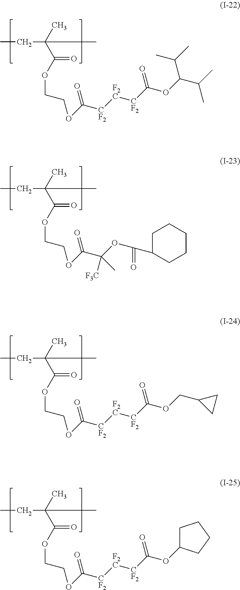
CCC(C(OCCOC([CF2][F2C][CF2]C(OC(C(C)C)C(C)C)=O)=O)=O)(C)C.CCC(C(OCCOC(C(OC(=O)C1CCCCC1)([F3C])C)=O)=O)(C)C.CCC(C(OCCOC([CF2][F2C][CF2]C(OCC1CC1)=O)=O)=O)(C)C.CCC(C(OCCOC([CF2][F2C][CF2]C(OC1CCCC1)=O)=O)=O)(C)C
